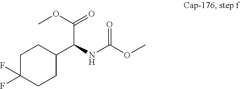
C1C(F)(F)CCC(C(NC(OC)=O)C(OC)=O)C1
